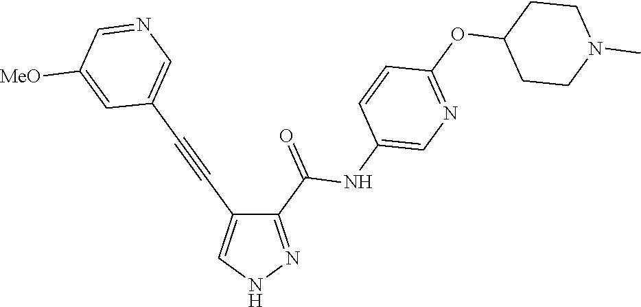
C1(C(=O)NC2=CN=C(OC3CCN(C)CC3)C=C2)=NNC=C1C#CC1=CN=CC([MeO])=C1
